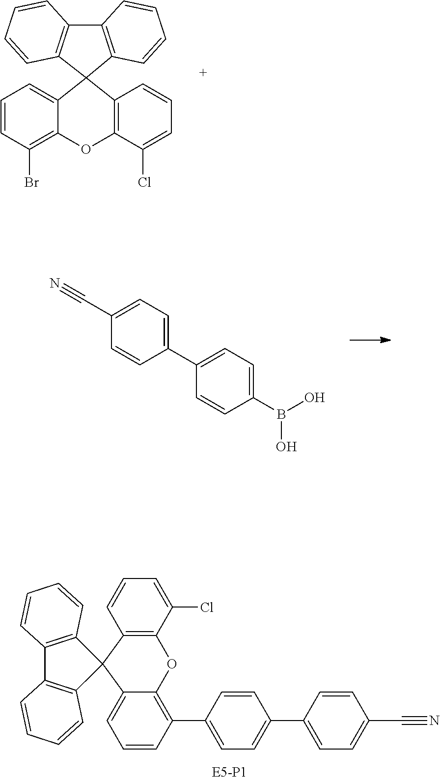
C12=C(C=CC=C1)C1(C3=C2C=CC=C3)C2=CC=CC(Br)=C2OC2=C1C=CC=C2Cl.C1(C#N)=CC=C(C2=CC=C(B(O)O)C=C2)C=C1.C12=C(C=CC=C1)C1(C3=C2C=CC=C3)C2=C(C(Cl)=CC=C2)OC2=C(C3=CC=C(C4=CC=C(C#N)C=C4)C=C3)C=CC=C12
